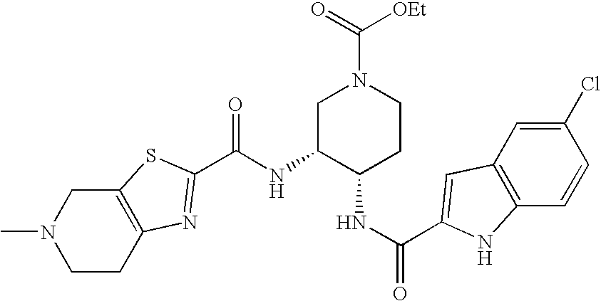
C(=O)(NC1C(NC(=O)C2=CC3=C(C=CC(Cl)=C3)N2)CCN(C([OEt])=O)C1)C1=NC2=C(CN(C)CC2)S1
